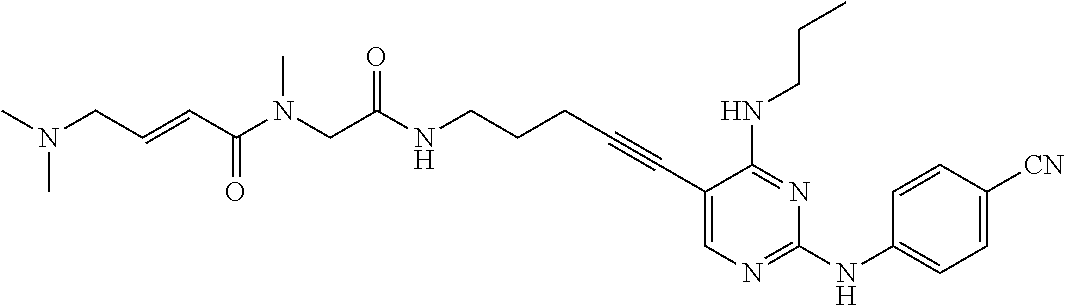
C1(C#CCCCNC(=O)CN(C(C=CCN(C)C)=O)C)=CN=C(NC2=CC=C([CN])C=C2)N=C1NCCC
